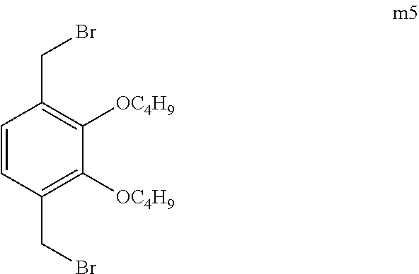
C1=CC(CBr)=C([OC4H9])C([OC4H9])=C1CBr
